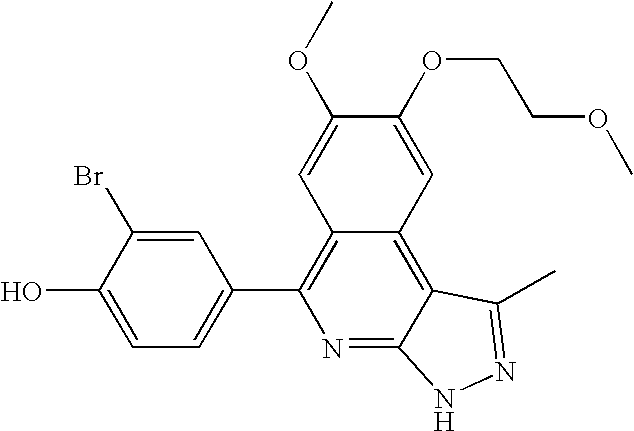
C1=C(O)C(Br)=CC(C2=C3C(=C4C(=N2)NN=C4C)C=C(OCCOC)C(OC)=C3)=C1
